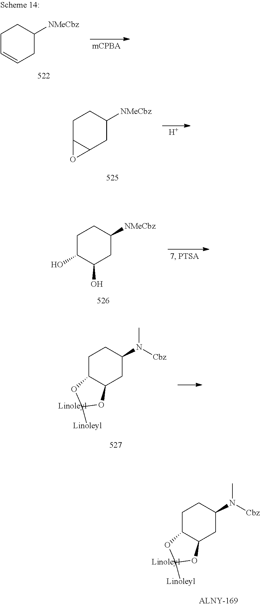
C1C2C(CC([NMeCbz])C1)O2.[H].C1C(O)C(O)CC([NMeCbz])C1.C1C2C(CC(N([Cbz])C)C1)OC([Linoleyl])O2.[Linoleyl].C1C2C(CC(N([Cbz])C)C1)OC([Linoleyl])O2.[Linoleyl].C1C=CCC([NMeCbz])C1
